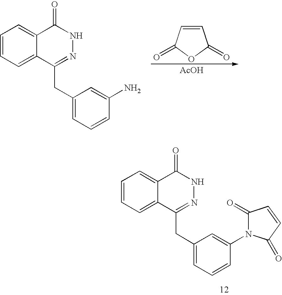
C1=CC=C2C(=C1)C(=O)NN=C2CC1=CC=CC(N)=C1.C1=CC(=O)OC1=O.[AcOH].C1=CC=C2C(=C1)C(=O)NN=C2CC1=CC=CC(N2C(=O)C=CC2=O)=C1
